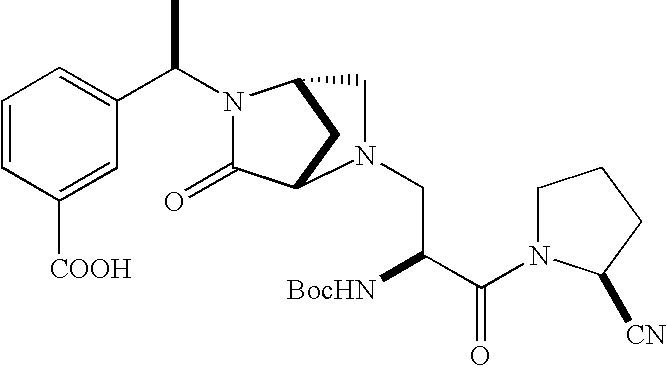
C1=CC([COOH])=CC(C(C)N2C(=O)C3CC2CN3CC([BocHN])C(=O)N2CCCC2[CN])=C1
